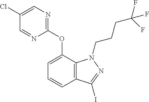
C1(Cl)=CN=C(OC2=CC=CC3=C2N(CCCC(F)(F)F)N=C3I)N=C1
